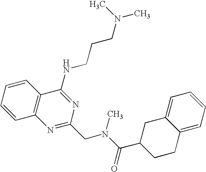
C1=CC=CC2=C1N=C(CN(C(=O)C1CCC3=CC=CC=C3C1)C)N=C2NCCCN(C)C
